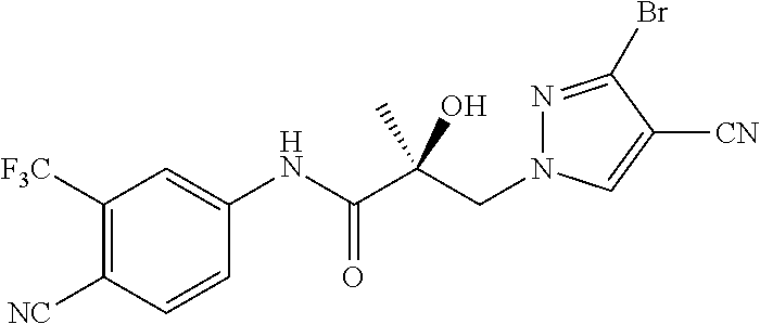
C(C(C(NC1=CC([F3C])=C([NC])C=C1)=O)(O)C)N1N=C(Br)C([CN])=C1
